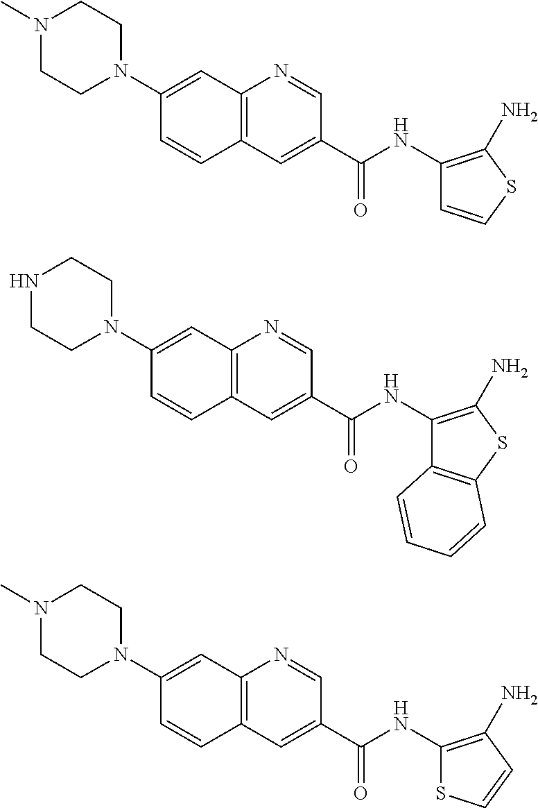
C12=C(C=C(C(NC3=C(N)SC=C3)=O)C=N1)C=CC(N1CCN(C)CC1)=C2.C12=C(C=C(C(NC3=C(N)SC4=C3C=CC=C4)=O)C=N1)C=CC(N1CCNCC1)=C2.C12=C(C=C(C(NC3=C(N)C=CS3)=O)C=N1)C=CC(N1CCN(C)CC1)=C2
